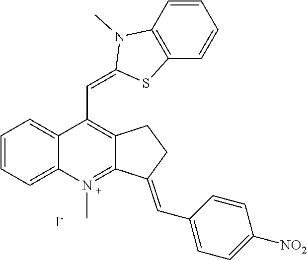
C1=CC=C2C(=C1)C(C=C1N(C)C3=C(C=CC=C3)S1)=C1C(=N2C)C(=CC2=CC=C([NO2])C=C2)CC1.[I-]
